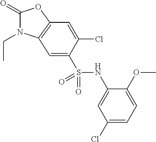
C1(=O)N(CC)C2=C(O1)C=C(Cl)C(S(NC1=CC(Cl)=CC=C1OC)(=O)=O)=C2
